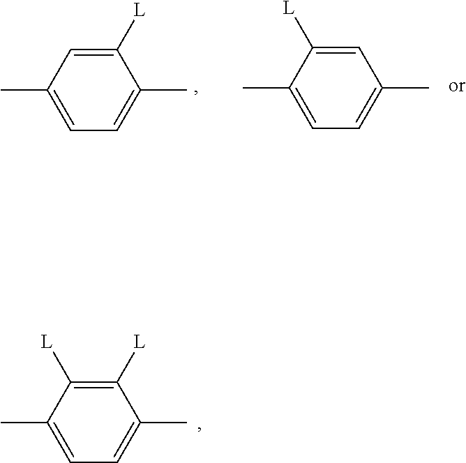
C1=C(C)C=C([L])C(C)=C1.C1=C(C)C([L])=CC(C)=C1.C1=C(C)C([L])=C([L])C(C)=C1
